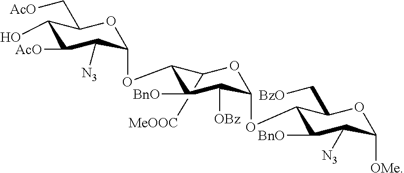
C1([MeOOC])C(OC2C([N3])C([AcO])C(O)C(C[AcO])O2)C([BnO])C([OBz])C(OC2C([BnO])C([N3])C([OMe])OC2C[BzO])O1
